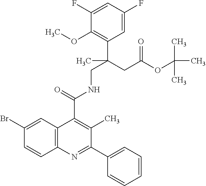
C1(F)=CC(F)=CC(C(CC(OC(C)(C)C)=O)(CNC(C2=C(C)C(C3=CC=CC=C3)=NC3=C2C=C(Br)C=C3)=O)C)=C1OC
